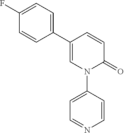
C1=C(C2=CC=C(F)C=C2)C=CC(=O)N1C1=CC=NC=C1
